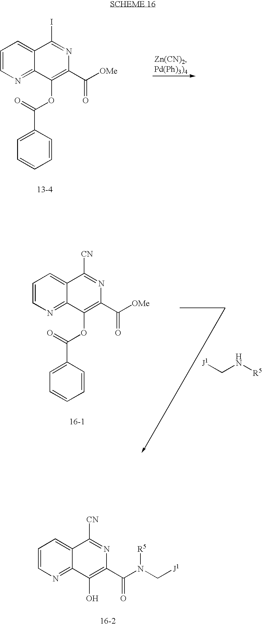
C1=CN=C2C(=C1)C(I)=NC(C([OMe])=O)=C2OC(=O)C1=CC=CC=C1.C1=CN=C2C(=C1)C([CN])=NC(C([OMe])=O)=C2OC(=O)C1=CC=CC=C1.[J1]CN[R5].C1=CN=C2C(=C1)C([CN])=NC(C(N(C[J1])[R5])=O)=C2O
